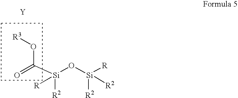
C(O[R3])(=O)[Si]([R])([R2])O[Si]([R2])([R])[R2].[Y]
